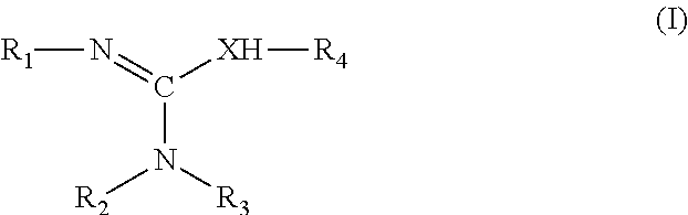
C(N([R3])[R2])(=N[R1])[XH][R4]
